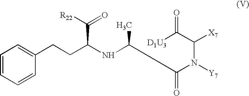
C1=CC=CC(CCC(NC(C(N([Y7])C([X7])C([D1U3])=O)=O)C)C(=O)[R22])=C1
